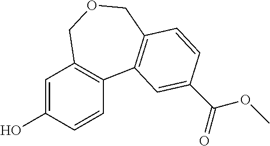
C1=C(O)C=CC2=C1COCC1=C2C=C(C(OC)=O)C=C1
